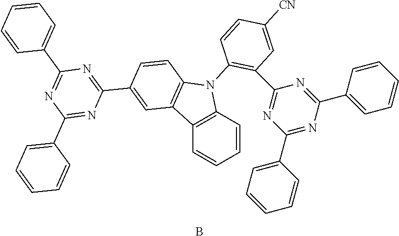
C1=CC2=C(C=C1)C1=C(N2C2=C(C3=NC(C4=CC=CC=C4)=NC(C4=CC=CC=C4)=N3)C=C([CN])C=C2)C=CC(C2=NC(C3=CC=CC=C3)=NC(C3=CC=CC=C3)=N2)=C1.B
